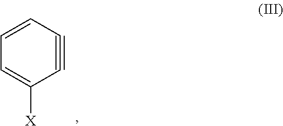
C1=CC#CC([X])=C1
